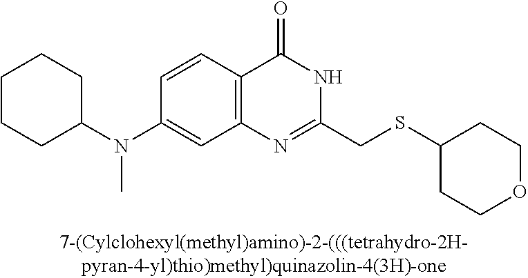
C1(N(C2CCCCC2)C)=CC2=C(C=C1)C(=O)NC(CSC1CCOCC1)=N2
